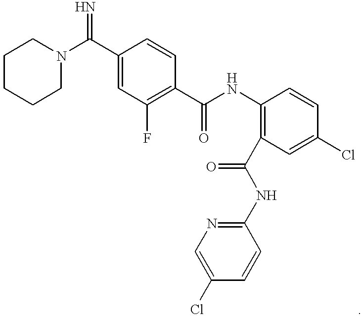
C(C1=CC(F)=C(C(NC2=C(C(NC3=NC=C(Cl)C=C3)=O)C=C(Cl)C=C2)=O)C=C1)(=N)N1CCCCC1
